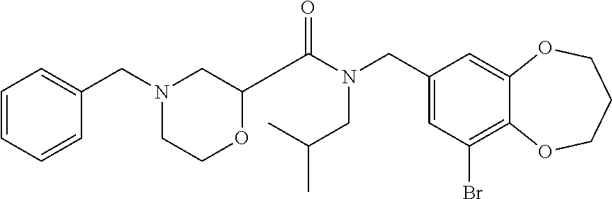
C1(CN(C(=O)C2OCCN(CC3=CC=CC=C3)C2)CC(C)C)=CC(Br)=C2C(=C1)OCCCO2
